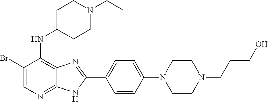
C1(Br)=CN=C2C(=C1NC1CCN(CC)CC1)N=C(C1=CC=C(N3CCN(CCCO)CC3)C=C1)N2
